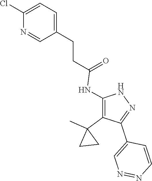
N1C(NC(CCC2=CC=C(Cl)N=C2)=O)=C(C2(C)CC2)C(C2=CN=NC=C2)=N1
